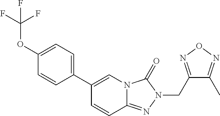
C1=CC2=NN(CC3=NON=C3C)C(=O)N2C=C1C1=CC=C(OC(F)(F)F)C=C1
